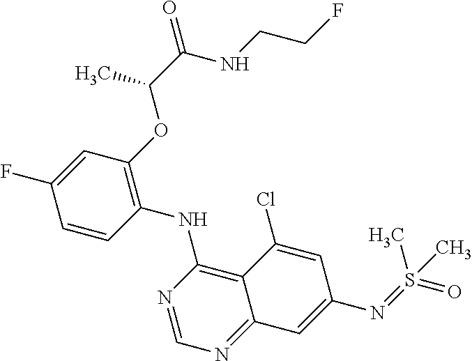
C1=CC(NC2=C3C(=NC=N2)C=C(N=S(=O)(C)C)C=C3Cl)=C(OC(C(NCCF)=O)C)C=C1F
